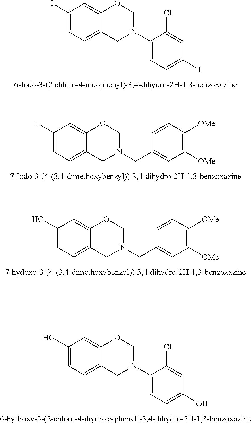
C1(I)=CC=C2C(=C1)OCN(C1=CC=C(I)C=C1Cl)C2.C1(I)=CC=C2C(=C1)OCN(CC1=CC([OMe])=C([OMe])C=C1)C2.C1(O)=CC=C2C(=C1)OCN(CC1=CC([OMe])=C([OMe])C=C1)C2.C1(O)=CC=C2C(=C1)OCN(C1=CC=C(O)C=C1Cl)C2
